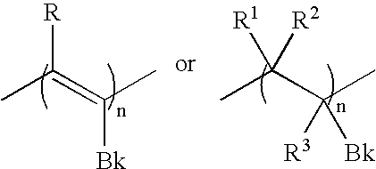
CC([R1])([R2])C(C)([R3])[Bk].CC([R])=C([Bk])C
